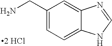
NCC1=CC=C2C(=C1)N=CN2.[2 HCl]
